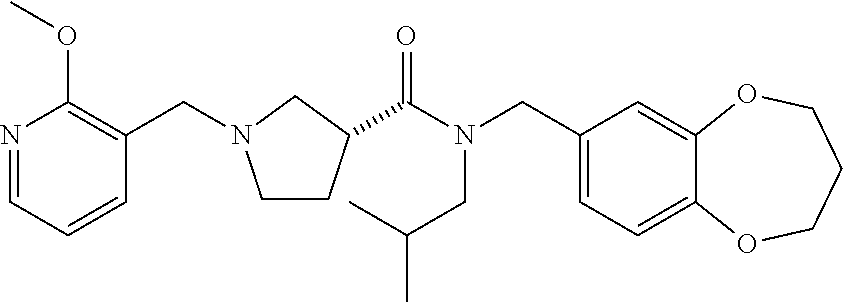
C1(CN(C(=O)C2CCN(CC3=C(OC)N=CC=C3)C2)CC(C)C)=CC=C2C(=C1)OCCCO2
